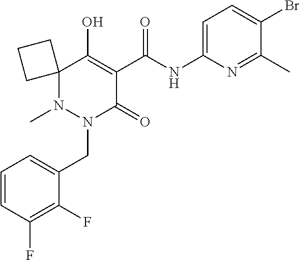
C1=CC(F)=C(F)C(CN2C(=O)C(C(=O)NC3=CC=C(Br)C(C)=N3)=C(O)C3(N2C)CCC3)=C1
